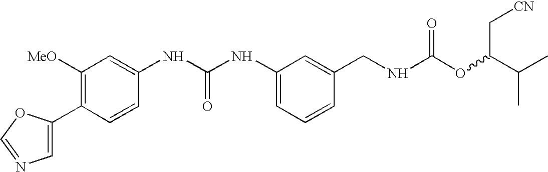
C1(C2=CN=CO2)=C([MeO])C=C(NC(NC2=CC=CC(CNC(OC(C(C)C)C[CN])=O)=C2)=O)C=C1
